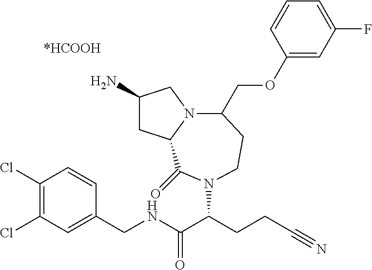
C1(N)CC2N(C1)C(COC1=CC(F)=CC=C1)CCN(C(CCC#N)C(NCC1=CC(Cl)=C(Cl)C=C1)=O)C2=O
